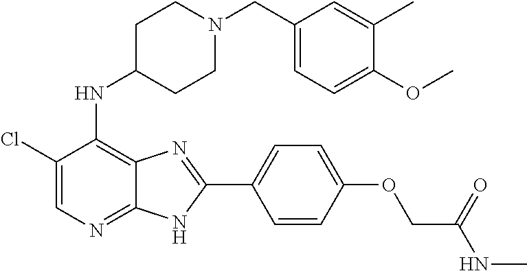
C1(Cl)=CN=C2C(=C1NC1CCN(CC3=CC=C(OC)C(C)=C3)CC1)N=C(C1=CC=C(OCC(NC)=O)C=C1)N2
